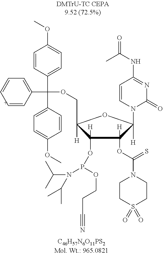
C1(OP(N(C(C)C)C(C)C)OCCC#N)([H])C([H])(COC(C2=CC=C[C+]=C2)(C2=CC=C(OC)C=C2)C2=CC=C(OC)C=C2)OC([H])(N2C(=O)N=C(NC(=O)C)C=C2)C1(OC(N1CCS(=O)(=O)CC1)=S)[H]
